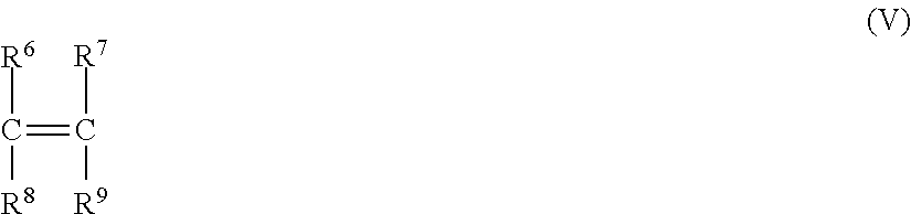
[R6]C([R8])=C([R7])[R9]
